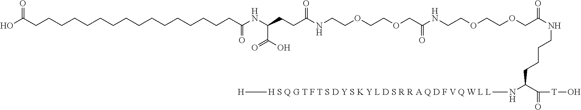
OC(CCCCCCCCCCCCCCCCC(=O)NC(C(=O)O)CCC(NCCOCCOCC(=O)NCCOCCOCC(NCCCCC(N[H S Q G T F T S D Y S K Y L D S R R A Q D F V Q W L L][H])C(=O)[T]O)=O)=O)=O
